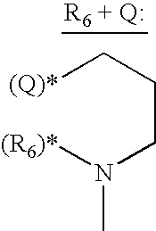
[(Q)*]CCCN([(R6)*])C
